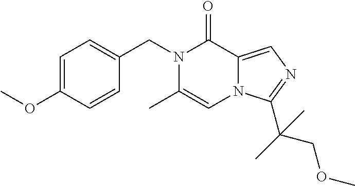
C1=C(OC)C=CC(CN2C(C)=CN3C(=CN=C3C(C)(COC)C)C2=O)=C1
